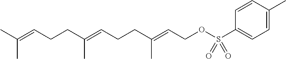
CC(=CCCC(=CCCC(=CCOS(C1=CC=C(C)C=C1)(=O)=O)C)C)C
